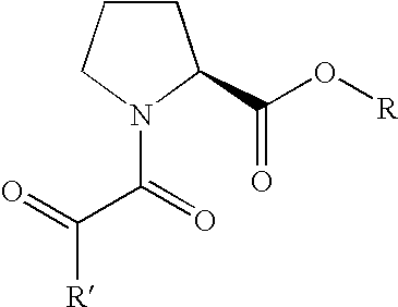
C1CCN(C(=O)C(=O)[R])C1C(O[R])=O
